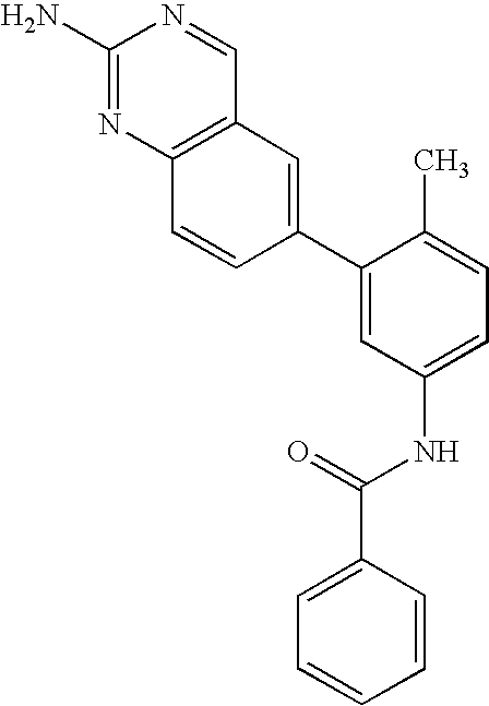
C1(N)=NC2=C(C=N1)C=C(C1=CC(NC(C3=CC=CC=C3)=O)=CC=C1C)C=C2
